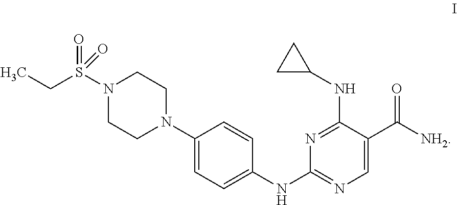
N1(S(CC)(=O)=O)CCN(C2=CC=C(NC3=NC=C(C(=O)[NH2])C(NC4CC4)=N3)C=C2)CC1
